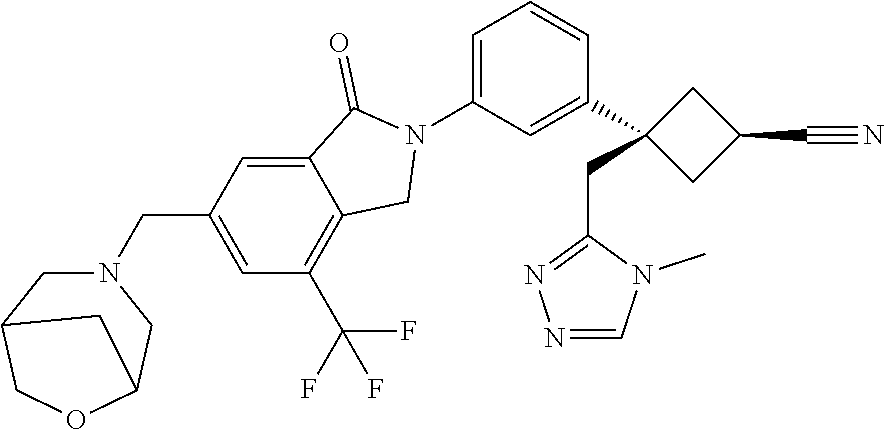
C1=C2C(=O)N(C3=CC=CC(C4(CC5=NN=CN5C)CC(C#N)C4)=C3)CC2=C(C(F)(F)F)C=C1CN1CC2COC(C1)C2
